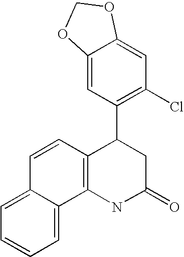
C12=CC(C3C4=C(NC(=O)C3)C3=CC=CC=C3C=C4)=C(Cl)C=C1OCO2
